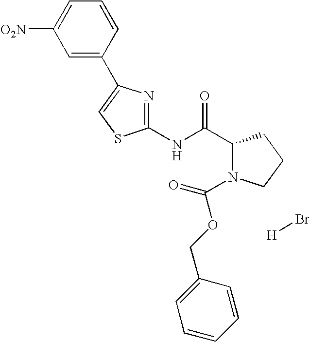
C1(NC(C2N(C(OCC3=CC=CC=C3)=O)CCC2)=O)=NC(C2=CC([O2N])=CC=C2)=CS1.[H]Br
